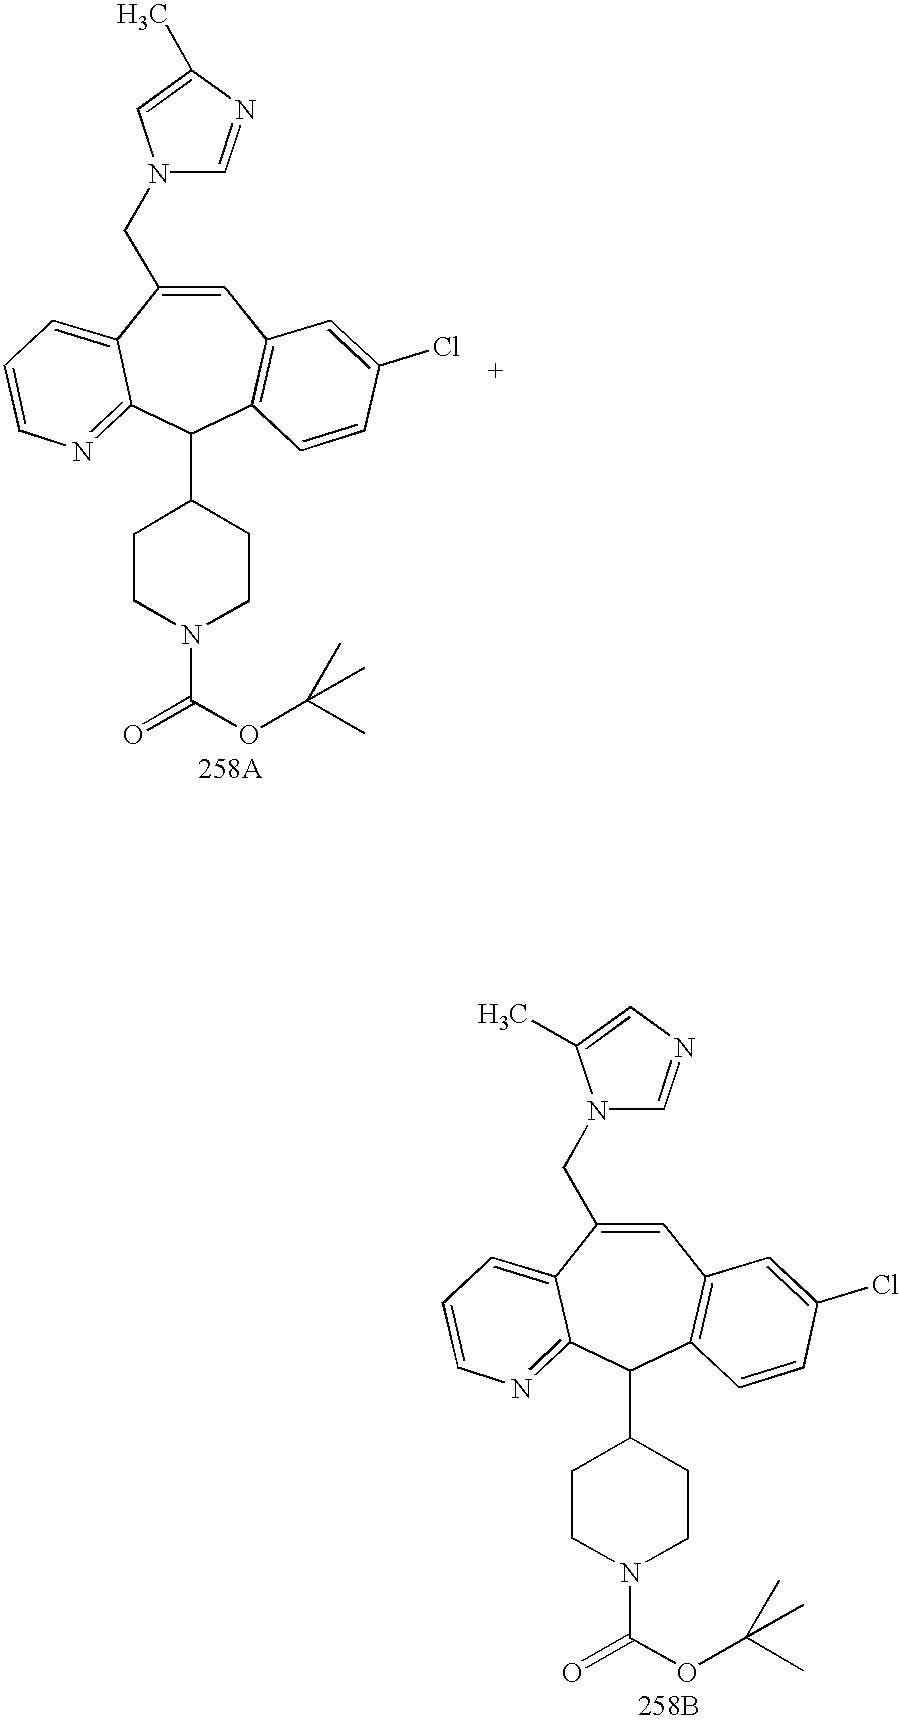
C1=C(CN2C=NC=C2C)C2=CC=CN=C2C(C2CCN(C(OC(C)(C)C)=O)CC2)C2=C1C=C(Cl)C=C2.C1=C(CN2C=NC(C)=C2)C2=CC=CN=C2C(C2CCN(C(OC(C)(C)C)=O)CC2)C2=C1C=C(Cl)C=C2.[258A]
